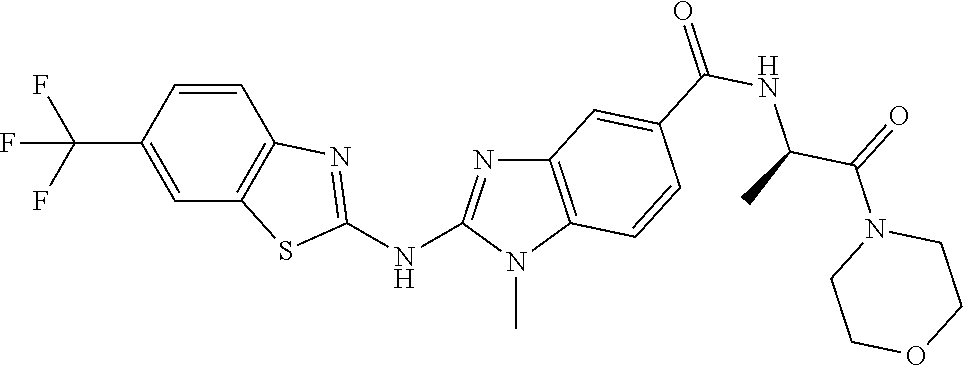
C1=CC2=C(C=C1C(F)(F)F)SC(NC1=NC3=C(N1C)C=CC(C(NC(C(N1CCOCC1)=O)C)=O)=C3)=N2
